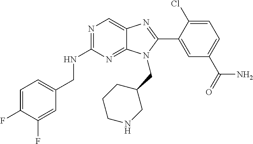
C1=C(F)C(F)=CC(CNC2=NC=C3C(=N2)N(CC2CCCNC2)C(C2=CC(C(=O)N)=CC=C2Cl)=N3)=C1
